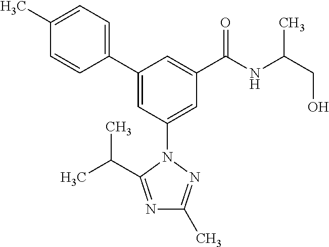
C1(C2=CC(N3C(C(C)C)=NC(C)=N3)=CC(C(NC(CO)C)=O)=C2)=CC=C(C)C=C1
